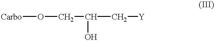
[Carbo]OCC(C[Y])O
